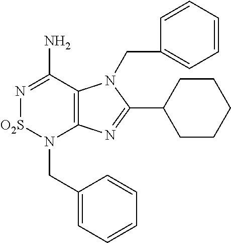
C12=C(C(N)=N[O2S]N1CC1=CC=CC=C1)N(CC1=CC=CC=C1)C(C1CCCCC1)=N2
